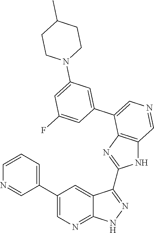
C1=CC=C(C2=CN=C3C(=C2)C(C2=NC4=C(N2)C=NC=C4C2=CC(N4CCC(C)CC4)=CC(F)=C2)=NN3)C=N1
